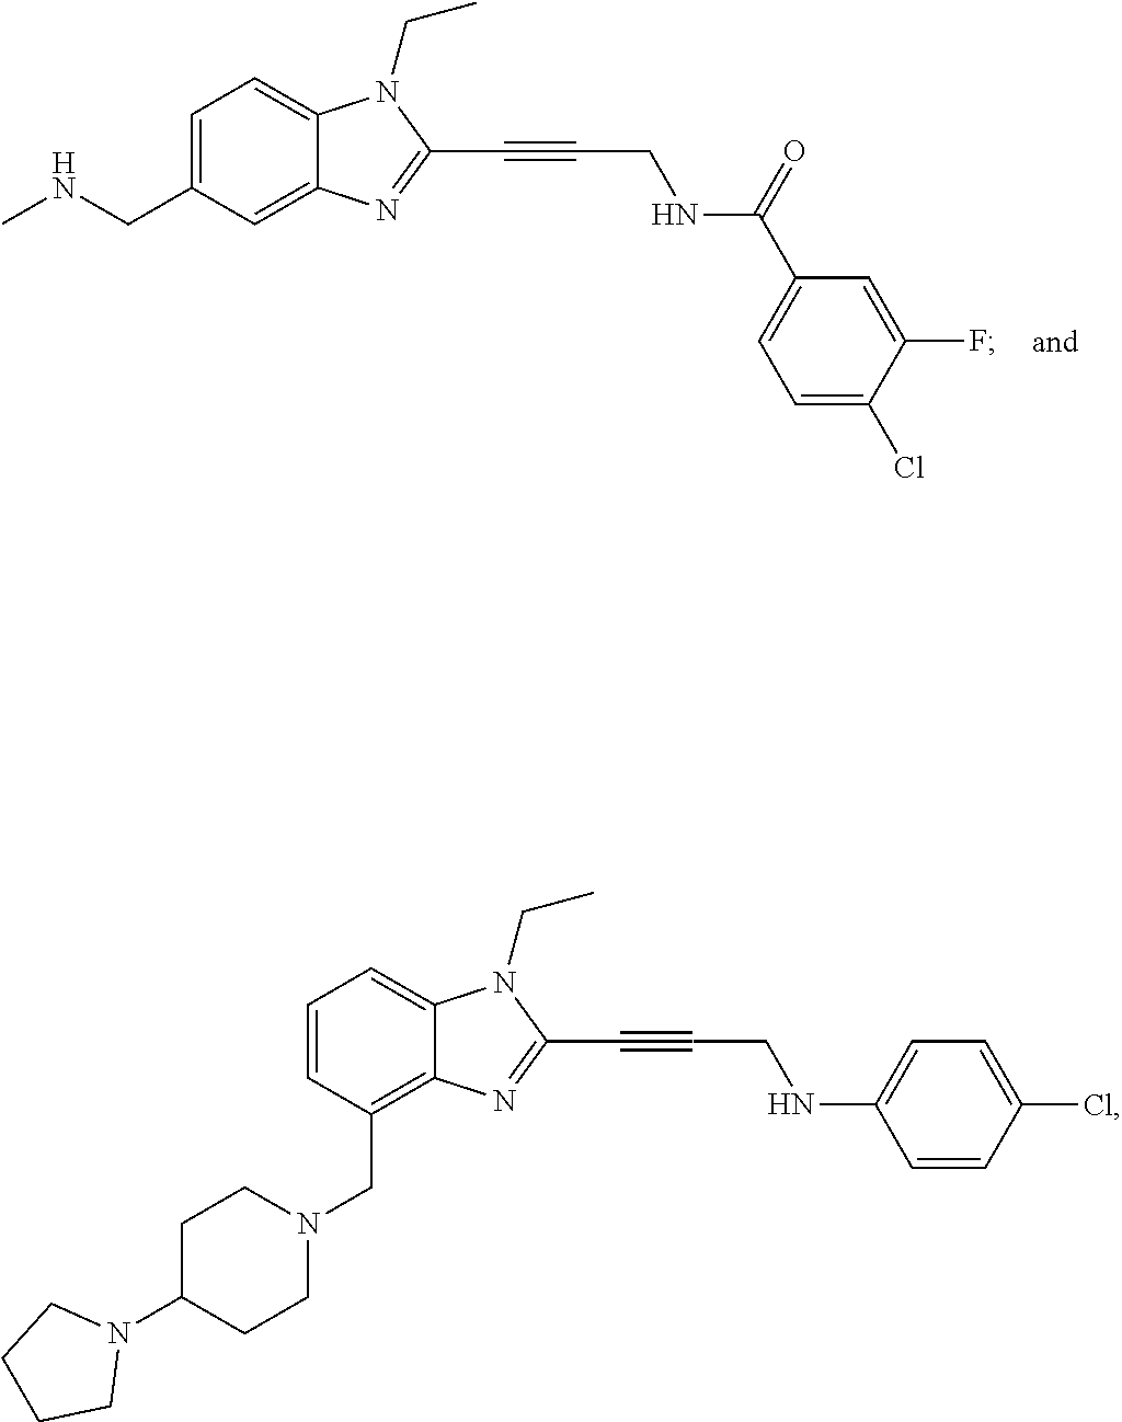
C12=CC(CNC)=CC=C1N(CC)C(C#CCNC(=O)C1=CC=C(Cl)C(F)=C1)=N2.C12=C(CN3CCC(N4CCCC4)CC3)C=CC=C1N(CC)C(C#CCNC1=CC=C(Cl)C=C1)=N2
